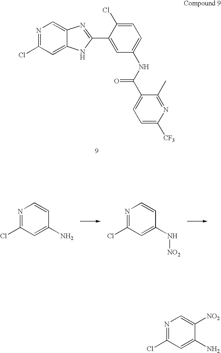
N1=C(Cl)C=C2C(=C1)N=C(C1=CC(NC(C3=CC=C([CF3])N=C3C)=O)=CC=C1Cl)N2.N1=C(Cl)C=C(N)C=C1.N1=C(Cl)C=C(N[NO2])C=C1.N1=C(Cl)C=C(N)C([NO2])=C1
